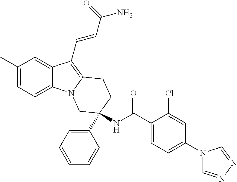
C1(C)=CC=C2C(=C1)C(C=CC(N)=O)=C1N2CC(NC(C2=CC=C(N3C=NN=C3)C=C2Cl)=O)(C2=CC=CC=C2)CC1
